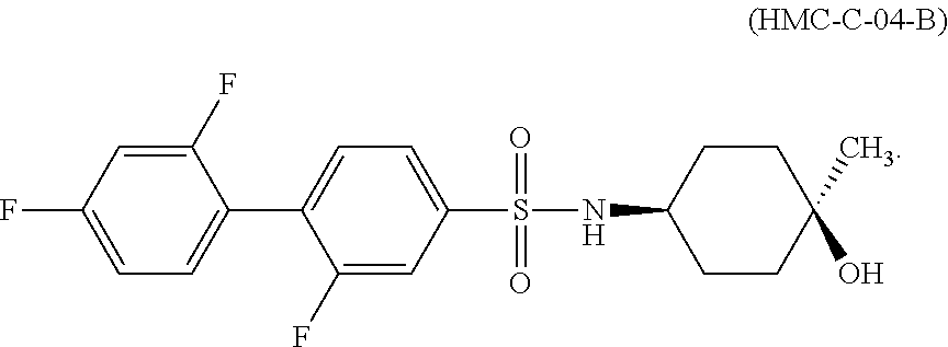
C1(F)=CC(F)=CC=C1C1=CC=C(S(=O)(=O)NC2CCC(C)(O)CC2)C=C1F
